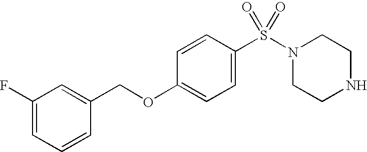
C1(F)=CC=CC(COC2=CC=C(S(N3CCNCC3)(=O)=O)C=C2)=C1
